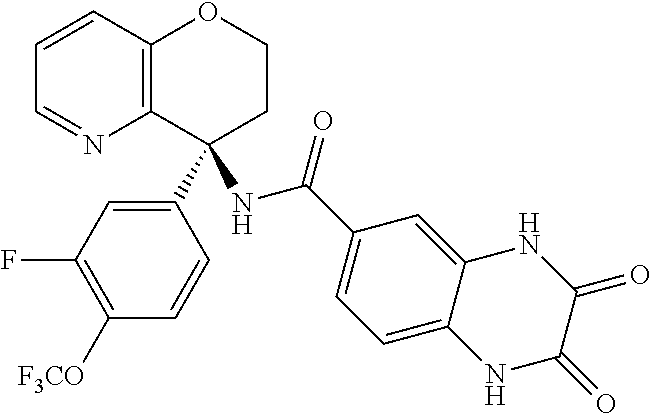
C1=CC2=C(N=C1)C(C1=CC(F)=C([F3CO])C=C1)(NC(=O)C1=CC=C3C(=C1)NC(=O)C(=O)N3)CCO2
